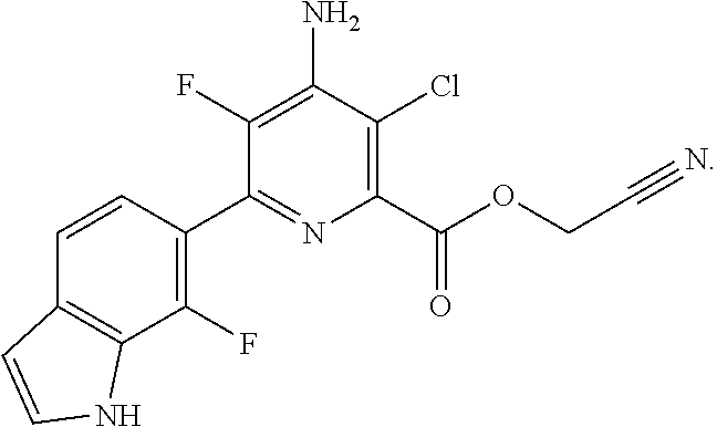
N1C2=C(C=CC(C3=NC(C(OCC#N)=O)=C(Cl)C(N)=C3F)=C2F)C=C1
